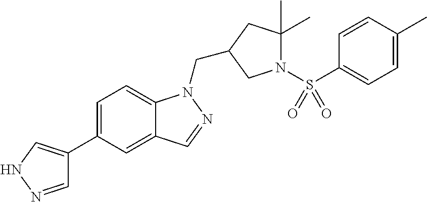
C1=NNC=C1C1=CC=C2C(=C1)C=NN2CC1CC(C)(C)N(S(C2=CC=C(C)C=C2)(=O)=O)C1
